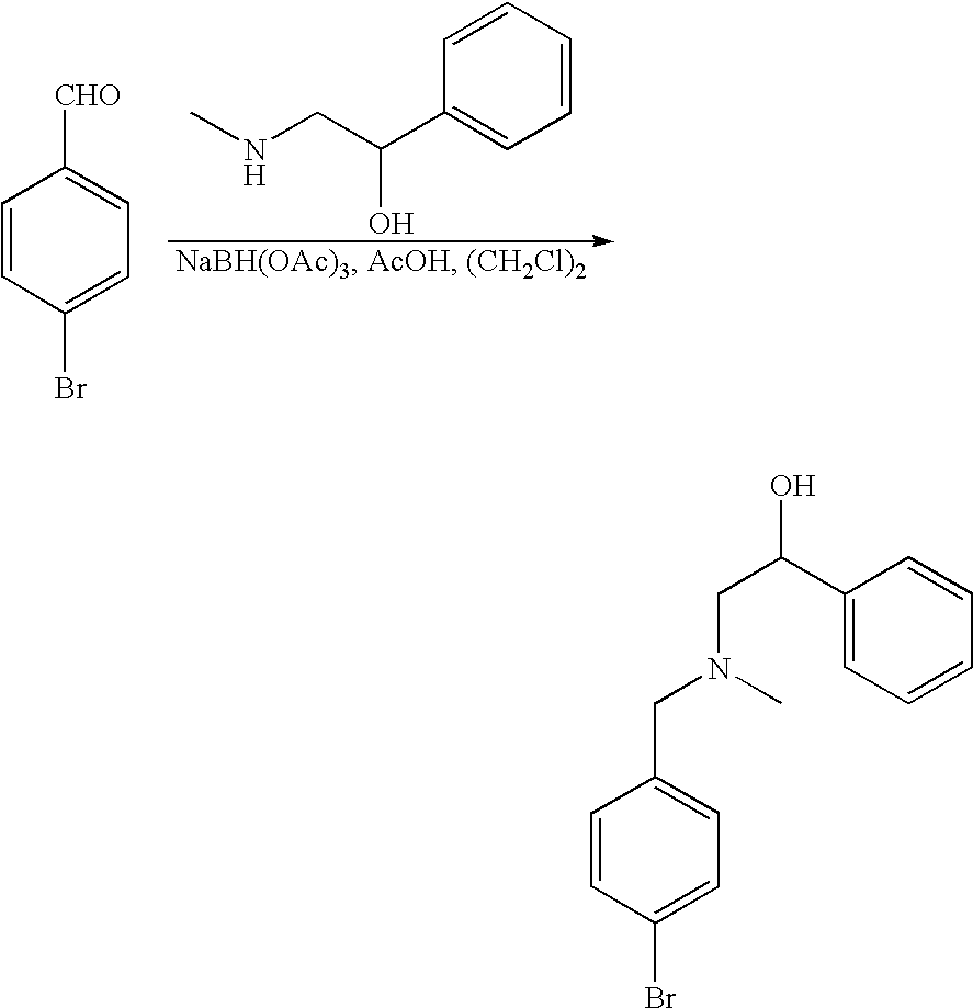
C1=CC(Br)=CC=C1[CHO].C1=CC=CC=C1C(CNC)O.BrC1=CC=C(CN(CC(O)C2=CC=CC=C2)C)C=C1
